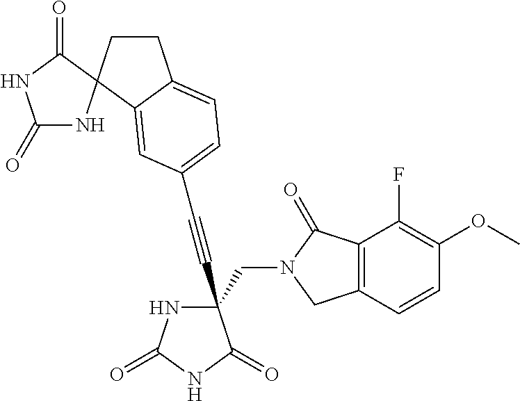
C(#CC1(CN2C(=O)C3=C(C2)C=CC(OC)=C3F)NC(=O)NC1=O)C1=CC=C2CCC3(C2=C1)NC(=O)NC3=O
